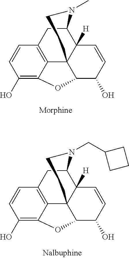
C12=C3C(=C(O)C=C1)OC1C34C([H])(C(C2)N(CC2CCC2)CC4)C=CC1O.C12=C3C(=C(O)C=C1)OC1C34C([H])(C(C2)N(C)CC4)C=CC1O
